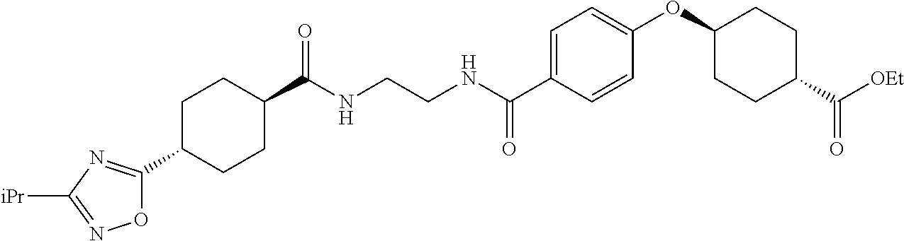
C1=C(C(NCCNC(C2CCC(C3=NC([iPr])=NO3)CC2)=O)=O)C=CC(OC2CCC(C(=O)[OEt])CC2)=C1
